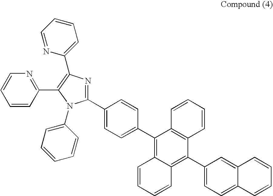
C1(C2=CC=C(C3=C4C(=C(C5=CC=C6C(=C5)C=CC=C6)C5=C3C=CC=C5)C=CC=C4)C=C2)=NC(C2=CC=CC=N2)=C(C2=NC=CC=C2)N1C1=CC=CC=C1
